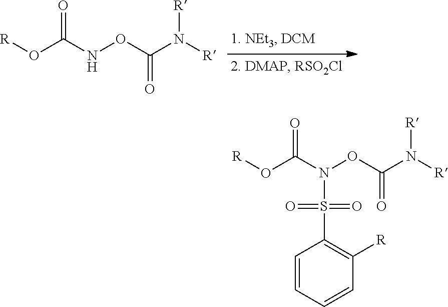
[R]N(C(ONC(O[R])=O)=O)[R].[R]N(C(ON(C(O[R])=O)S(=O)(=O)C1=C([R])C=CC=C1)=O)[R]
